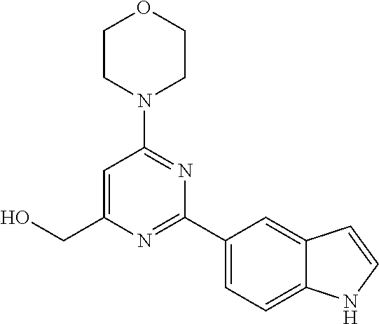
C1=C(CO)N=C(C2=CC=C3C(=C2)C=CN3)N=C1N1CCOCC1
